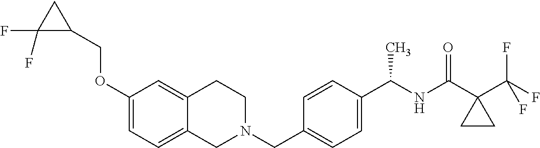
C1(OCC2CC2(F)F)=CC=C2C(=C1)CCN(CC1=CC=C(C(NC(=O)C3(C(F)(F)F)CC3)C)C=C1)C2
